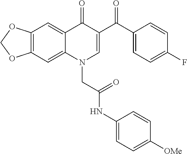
C12=C(C=C3C(=C1)C(=O)C(C(C1=CC=C(F)C=C1)=O)=CN3CC(NC1=CC=C([OMe])C=C1)=O)OCO2
